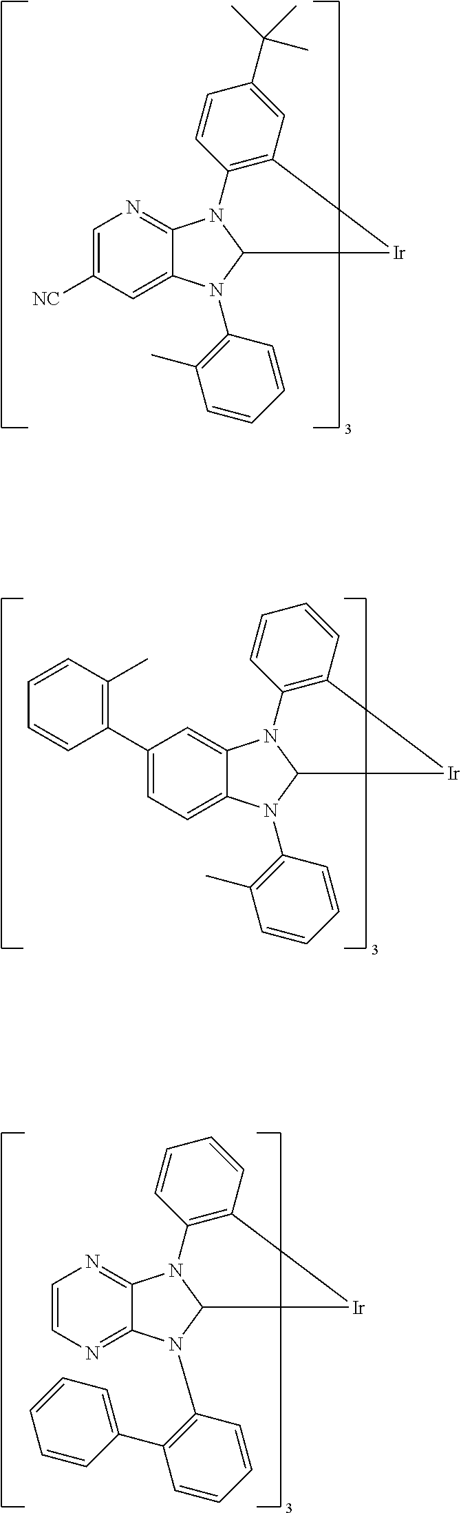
C1=C([NC])C=C2C(=N1)N1C(N2C2=C(C)C=CC=C2)[Ir]C2=C1C=CC(C(C)(C)C)=C2.C1(C2=C(C)C=CC=C2)=CC=C2C(=C1)N1C(N2C2=C(C)C=CC=C2)[Ir]C2=C1C=CC=C2.C1=CN=C2C(=N1)N1C(N2C2=C(C3=CC=CC=C3)C=CC=C2)[Ir]C2=C1C=CC=C2
